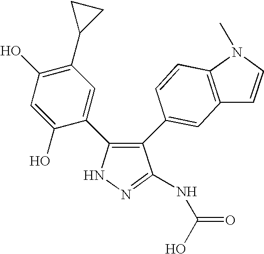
C1(C2=CC3=C(N(C)C=C3)C=C2)=C(C2=CC(C3CC3)=C(O)C=C2O)NN=C1NC(=O)O
